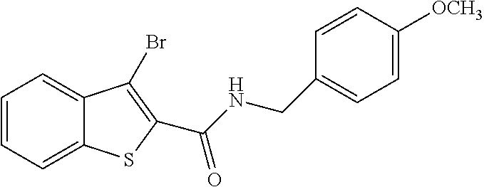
C1=CC=C2C(=C1)C(Br)=C(C(NCC1=CC=C([OCH3])C=C1)=O)S2
